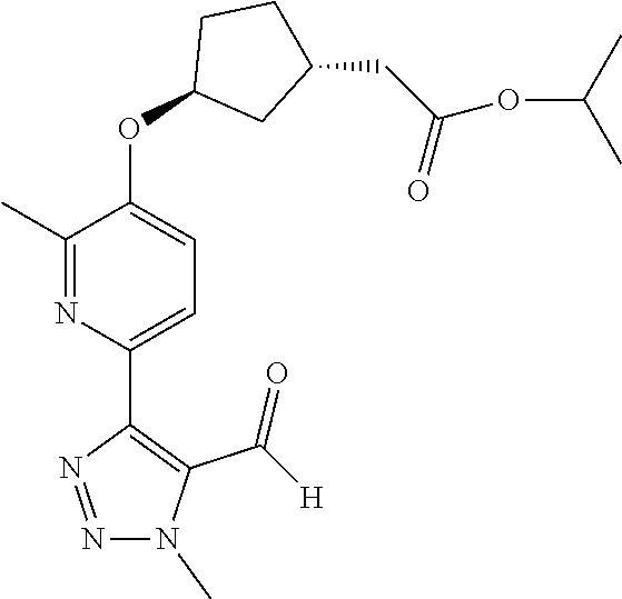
N1=C(C)C(OC2CC(CC(OC(C)C)=O)CC2)=CC=C1C1=C(C([H])=O)N(C)N=N1
